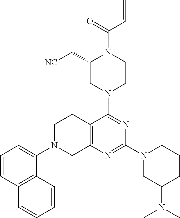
C1=CC2=C(C(N3CC4=C(CC3)C(N3CCN(C(C=C)=O)C(C[NC])C3)=NC(N3CC(N(C)C)CCC3)=N4)=C1)C=CC=C2
